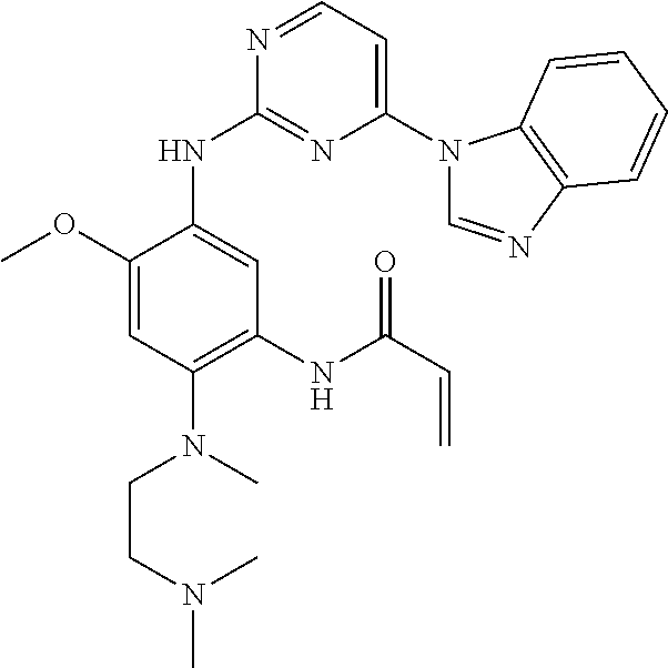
N1=CC=C(N2C=NC3=C2C=CC=C3)N=C1NC1=CC(NC(C=C)=O)=C(N(CCN(C)C)C)C=C1OC
